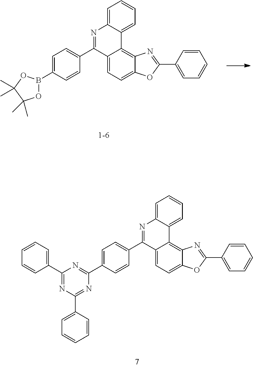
C12=CC=C3C(=C1C1=CC=CC=C1N=C2C1=CC=C(C2=NC(C4=CC=CC=C4)=NC(C4=CC=CC=C4)=N2)C=C1)N=C(C1=CC=CC=C1)O3.C12=CC=C3C(=C1C1=CC=CC=C1N=C2C1=CC=C(B2OC(C)(C)C(C)(C)O2)C=C1)N=C(C1=CC=CC=C1)O3
